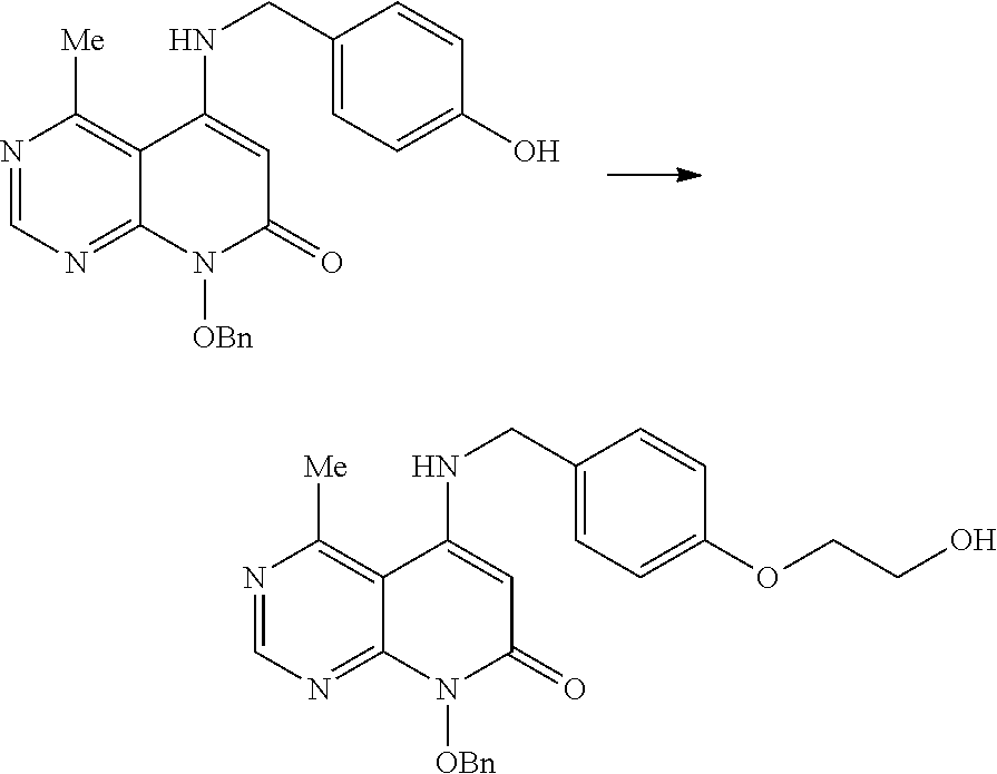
N1=CN=C2C(=C1[Me])C(NCC1=CC=C(O)C=C1)=CC(=O)N2[OBn].N1=CN=C2C(=C1[Me])C(NCC1=CC=C(OCCO)C=C1)=CC(=O)N2[OBn]
